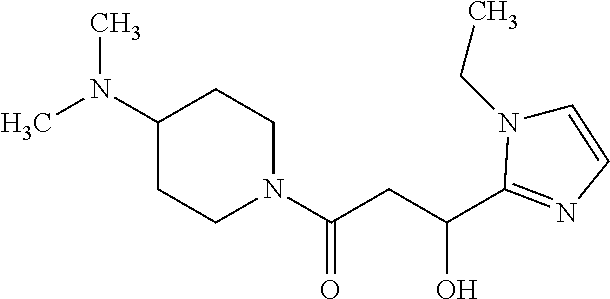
CN(C1CCN(C(CC(O)C2=NC=CN2CC)=O)CC1)C
